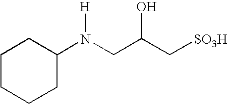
C1CCCC(N(CC(C[SO3H])O)[H])C1
